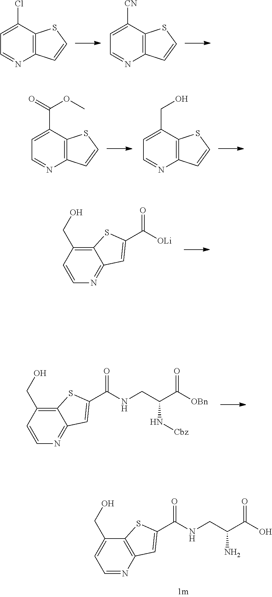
C1=C(Cl)C2=C(N=C1)C=CS2.C1=C([CN])C2=C(N=C1)C=CS2.C1=C(C(=O)OC)C2=C(N=C1)C=CS2.C1=C(CO)C2=C(N=C1)C=CS2.C1=CN=C2C(=C1CO)SC(C([OLi])=O)=C2.C1=CN=C2C(=C1CO)SC(C(NCC(C([OBn])=O)N[Cbz])=O)=C2.C1=C(CO)C2=C(N=C1)C=C(C(NCC(C(O)=O)N)=O)S2
